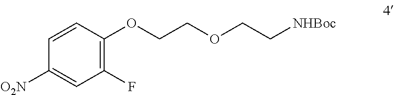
[O2N]C1=CC(F)=C(OCCOCC[NHBoc])C=C1
